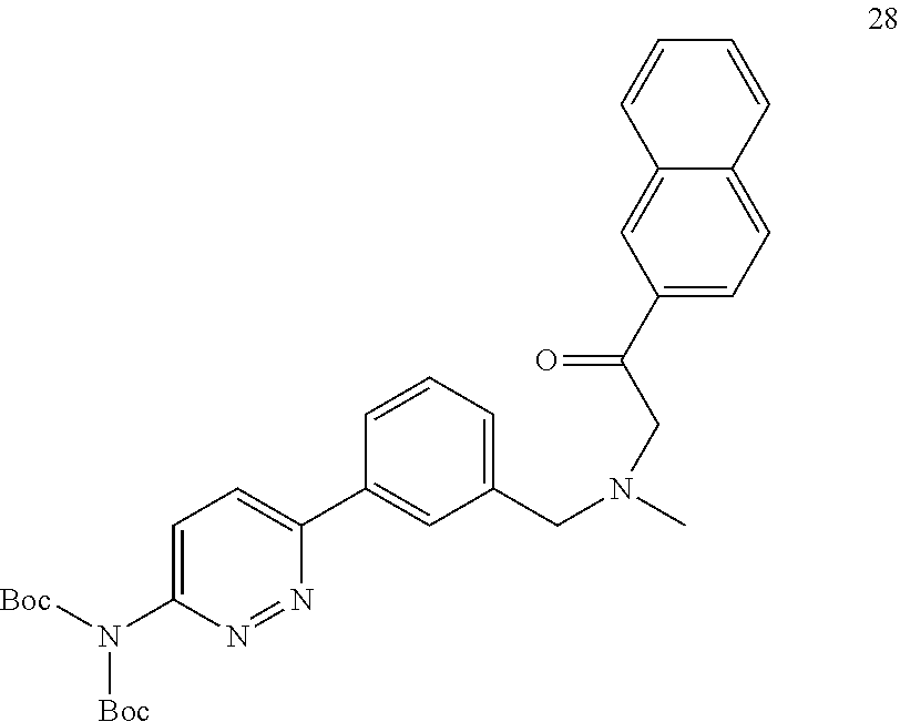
C12=CC(C(CN(C)CC3=CC=CC(C4=CC=C(N([Boc])[Boc])N=N4)=C3)=O)=CC=C1C=CC=C2
